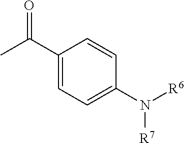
C1(C(C)=O)=CC=C(N([R6])[R7])C=C1
